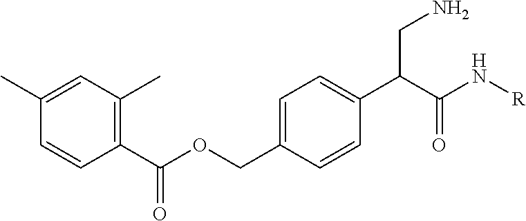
C1(C)=CC(C)=C(C(OCC2=CC=C(C(C(N[R])=O)CN)C=C2)=O)C=C1
